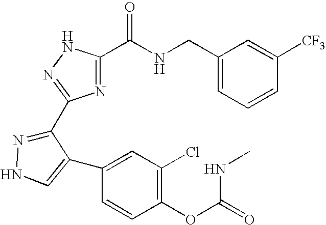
C1(CNC(C2=NC(C3=NNC=C3C3=CC(Cl)=C(OC(=O)NC)C=C3)=NN2)=O)=CC=CC([CF3])=C1
